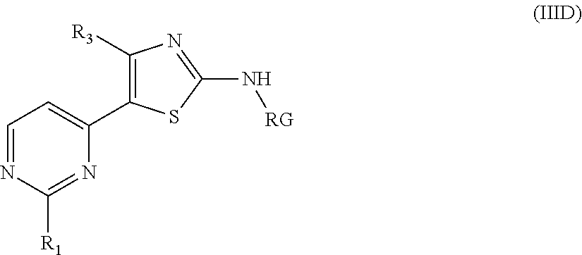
C1=NC([R1])=NC(C2=C([R3])N=C(N[RG])S2)=C1
